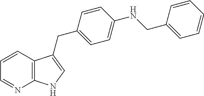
C12=C(C=CC=N1)C(CC1=CC=C(NCC3=CC=CC=C3)C=C1)=CN2
